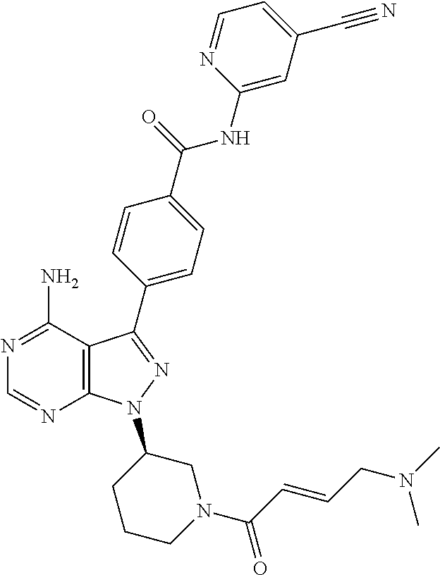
N1=C(N)C2=C(N=C1)N(C1CCCN(C(C=CCN(C)C)=O)C1)N=C2C1=CC=C(C(NC2=CC(C#N)=CC=N2)=O)C=C1
